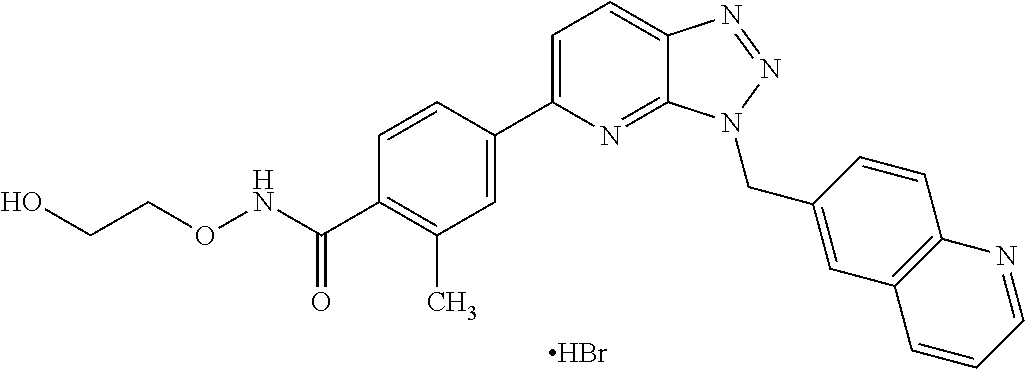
C1=CC(C2=CC=C3C(=N2)N(CC2=CC4=C(C=C2)N=CC=C4)N=N3)=CC(C)=C1C(NOCCO)=O.Br
